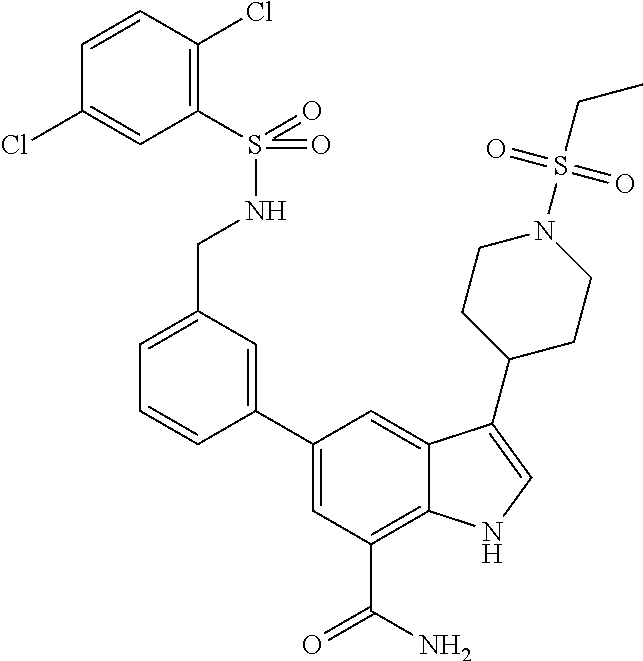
C1=C(C2=CC(CNS(=O)(C3=C(Cl)C=CC(Cl)=C3)=O)=CC=C2)C=C2C(=C1C(N)=O)NC=C2C1CCN(S(CC)(=O)=O)CC1
